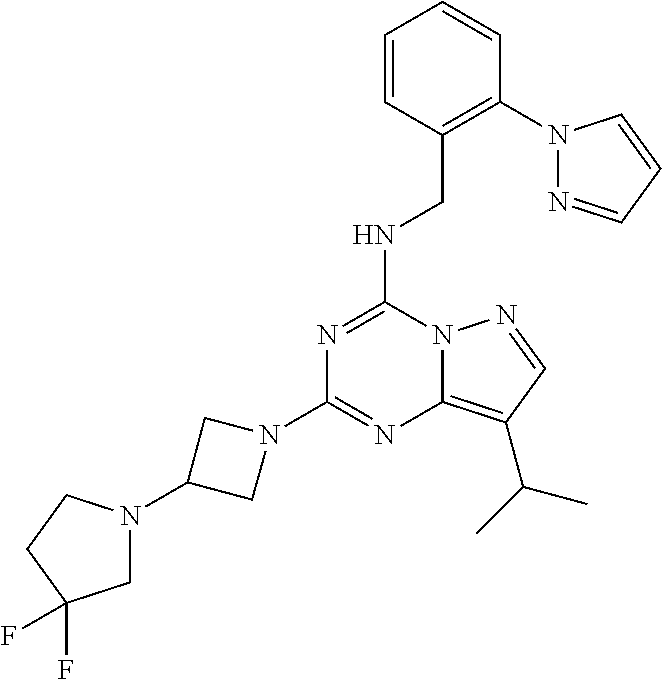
N1=C(NCC2=C(N3N=CC=C3)C=CC=C2)N2C(=C(C(C)C)C=N2)N=C1N1CC(N2CC(F)(F)CC2)C1
